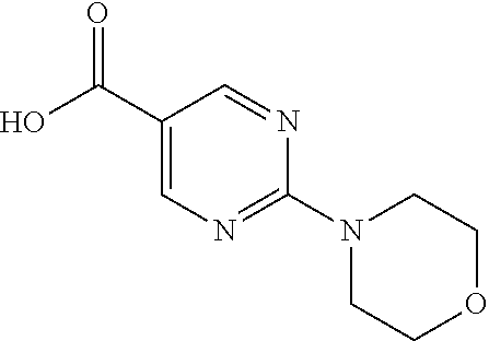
C1CN(C2=NC=C(C(O)=O)C=N2)CCO1
